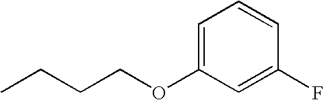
CCCCOC1=CC=CC(F)=C1
